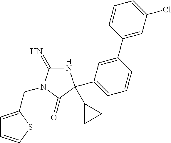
N1C(=N)N(CC2=CC=CS2)C(=O)C1(C1CC1)C1=CC=CC(C2=CC(Cl)=CC=C2)=C1
